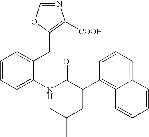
C1=CC=C(NC(C(C2=C3C(=CC=C2)C=CC=C3)CC(C)C)=O)C(CC2=C([COOH])N=CO2)=C1
